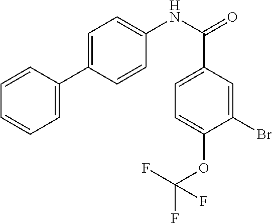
C1=CC(C2=CC=C(NC(=O)C3=CC=C(OC(F)(F)F)C(Br)=C3)C=C2)=CC=C1
